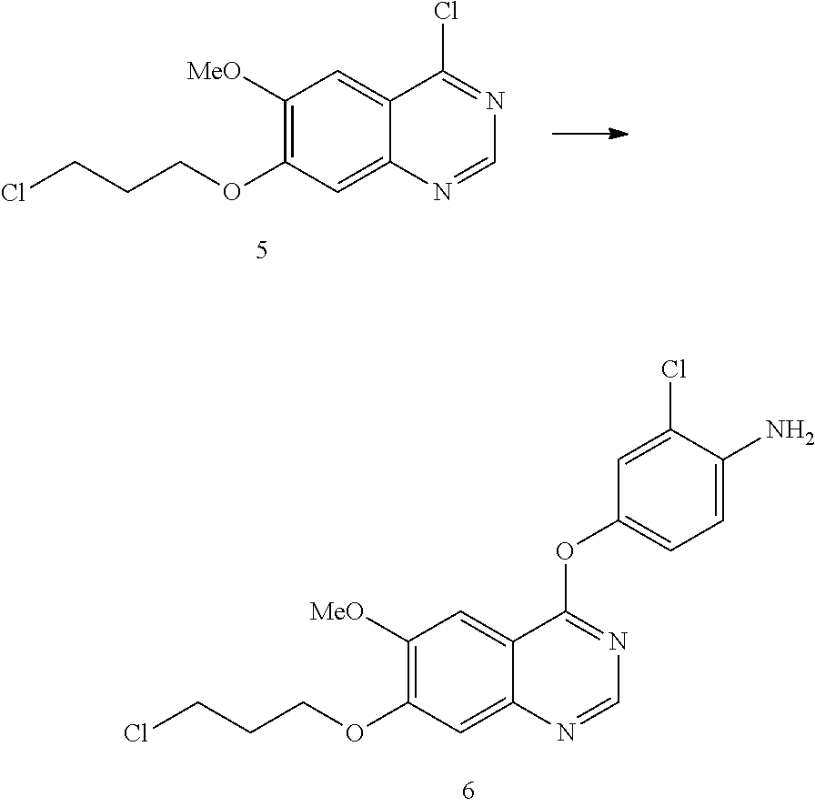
C1([MeO])=C(OCCCCl)C=C2C(=C1)C(Cl)=NC=N2.C1([MeO])=C(OCCCCl)C=C2C(=C1)C(OC1=CC=C(N)C(Cl)=C1)=NC=N2
